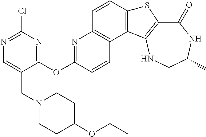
C1(=O)C2=C(NCC(C)N1)C1=C(S2)C=CC2=C1C=CC(OC1=NC(Cl)=NC=C1CN1CCC(OCC)CC1)=N2
